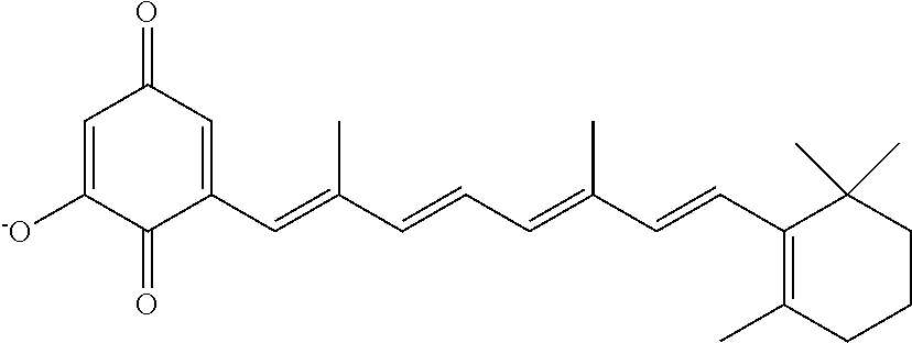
C1=C([-O])C(=O)C(C=C(C=CC=C(C=CC2=C(C)CCCC2(C)C)C)C)=CC1=O
